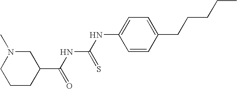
N1(C)CCCC(C(NC(NC2=CC=C(CCCCC)C=C2)=S)=O)C1
